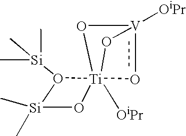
O1([Si](C)(C)C)[Ti]23([OiPr])(o[V]([OiPr])(O2)O3)O[Si]1(C)C
